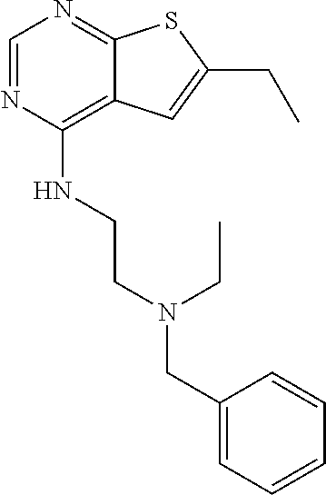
C12=C(NCCN(CC3=CC=CC=C3)CC)N=CN=C1SC(CC)=C2
